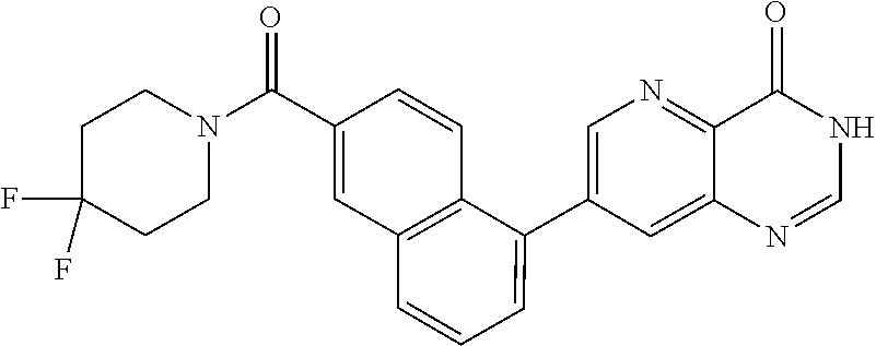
C1(C2=CC=CC3=C2C=CC(C(N2CCC(F)(F)CC2)=O)=C3)=CN=C2C(=C1)N=CNC2=O
